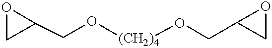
C1(CO[(CH2)4]OCC2CO2)OC1
